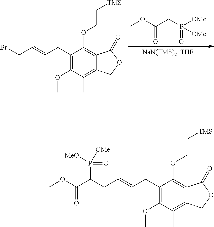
COC(CP([OMe])(=O)[OMe])=O.C1(CC=C(CBr)C)=C(OC)C(C)=C2C(=C1OCC[TMS])C(=O)OC2.C1(CC=C(CC(C(OC)=O)P([MeO])([OMe])=O)C)=C(OC)C(C)=C2C(=C1OCC[TMS])C(=O)OC2
